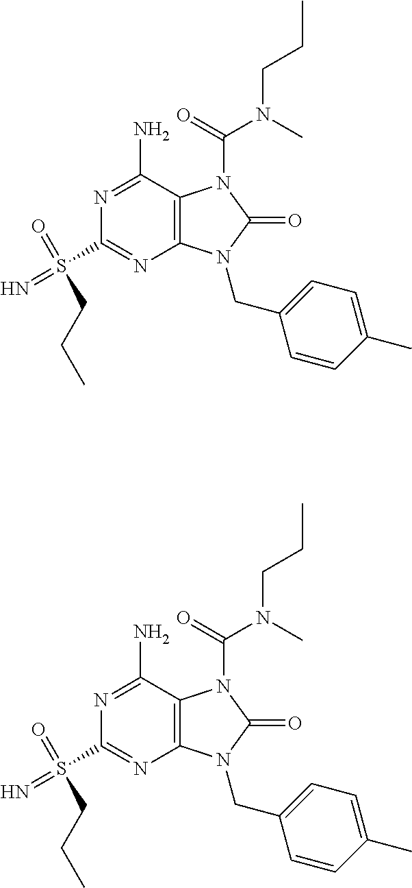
N1=C(N)C2=C(N=C1S(=O)(=N)CCC)N(CC1=CC=C(C)C=C1)C(=O)N2C(N(CCC)C)=O.N1=C(N)C2=C(N=C1S(=O)(=N)CCC)N(CC1=CC=C(C)C=C1)C(=O)N2C(N(CCC)C)=O
